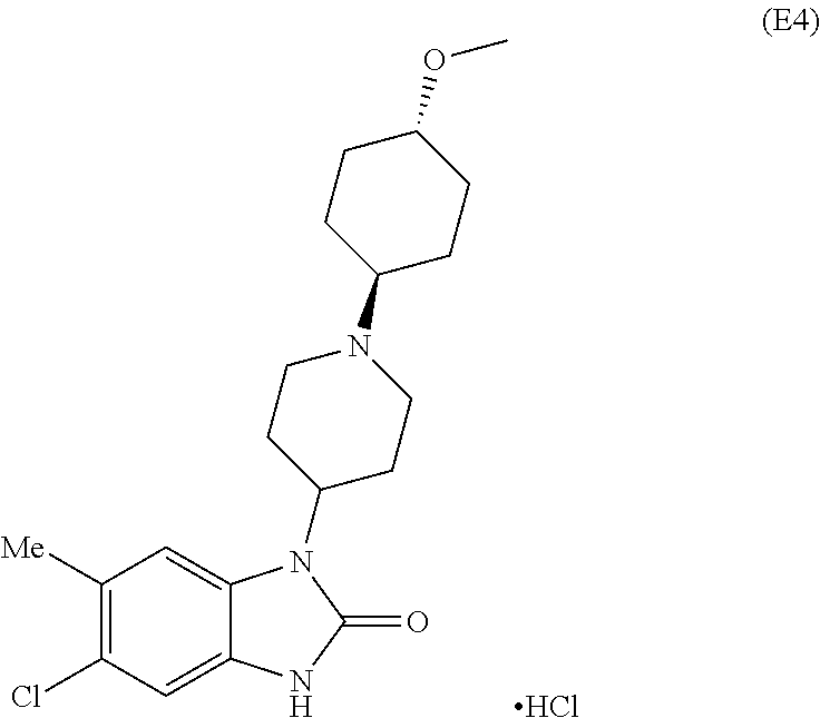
C1=C2C(=CC(Cl)=C1[Me])NC(=O)N2C1CCN(C2CCC(OC)CC2)CC1.Cl
